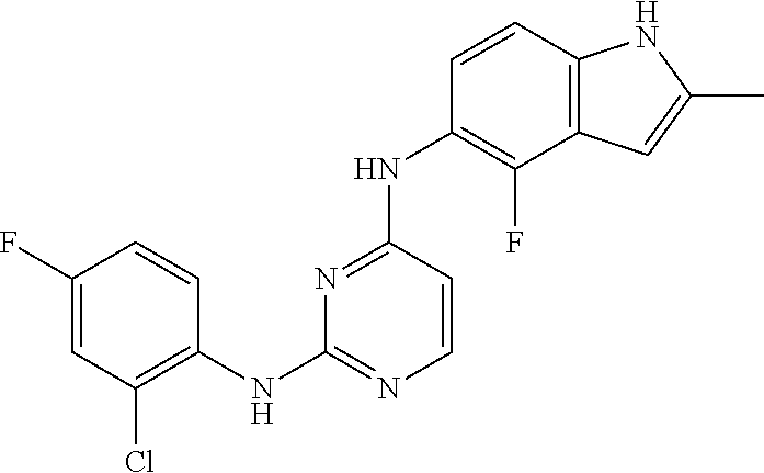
C1=C(F)C=CC(NC2=NC=CC(NC3=C(F)C4=C(C=C3)NC(C)=C4)=N2)=C1Cl
